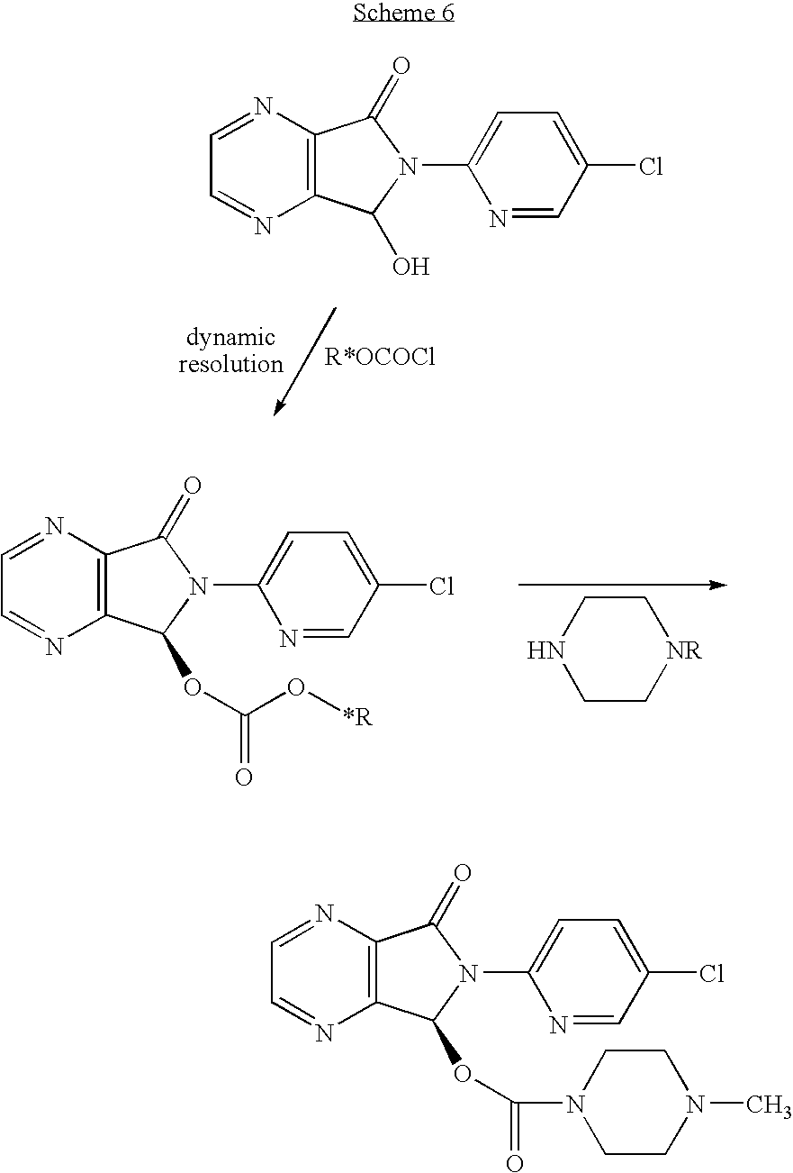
C12=C(N=CC=N1)C(=O)N(C1=CC=C(Cl)C=N1)C2O.C12=C(N=CC=N1)C(=O)N(C1=CC=C(Cl)C=N1)C2OC(=O)O[*R].C1CNCC[NR]1.C12=C(N=CC=N1)C(=O)N(C1=CC=C(Cl)C=N1)C2OC(=O)N1CCN(C)CC1
